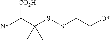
C(SSCC[O*])(C)(C)C([N*])[CO2H]
